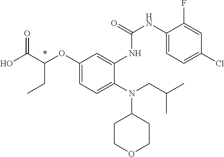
OC(C(OC1=CC=C(N(CC(C)C)C2CCOCC2)C(NC(NC2=CC=C(Cl)C=C2F)=O)=C1)CC)=O
